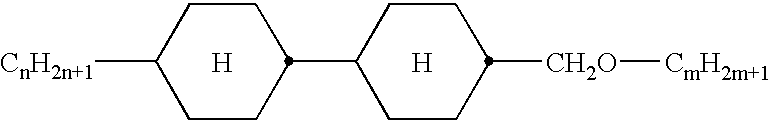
C1CC(C2CCC([CH2O][CmH2m+1])CC2)CCC1[CnH2n+1].[H].[H]
